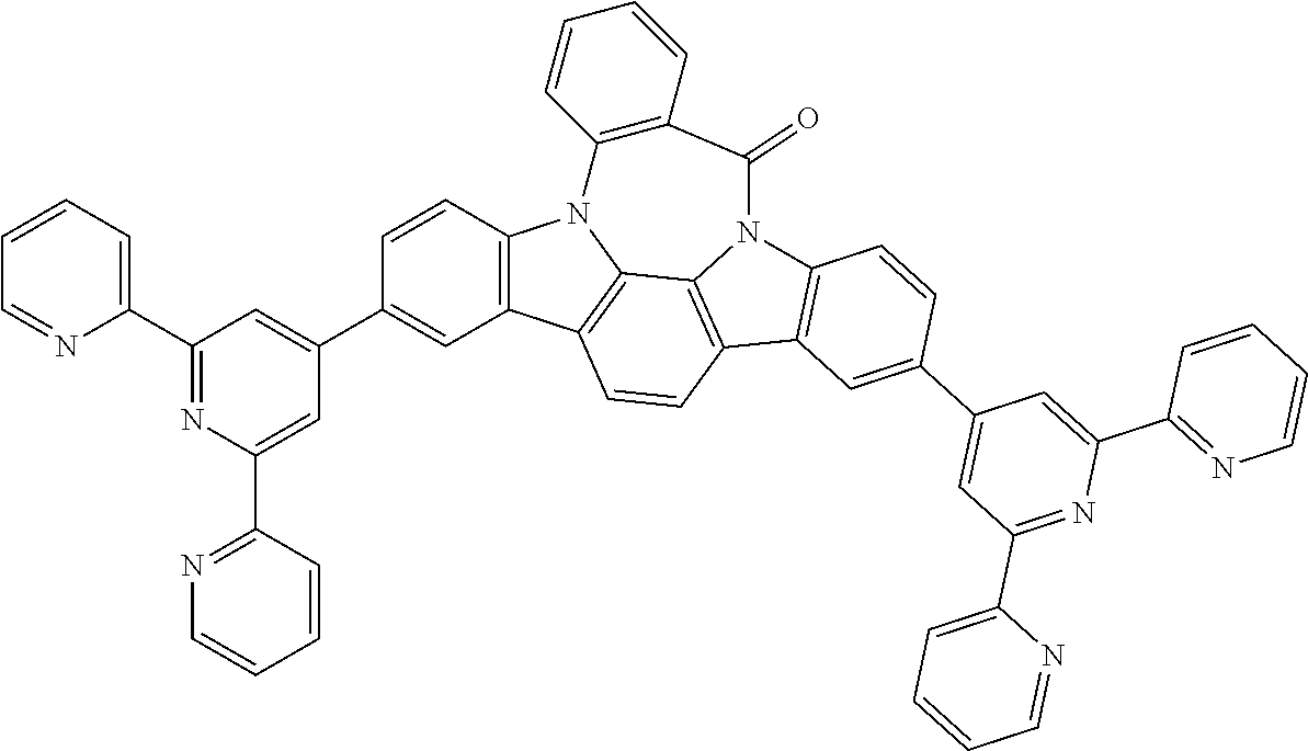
C1=CC=C(C2=NC(C3=NC=CC=C3)=CC(C3=CC4=C(C=C3)N3C5=C4C=CC4=C5N(C5=C4C=C(C4=CC(C6=CC=CC=N6)=NC(C6=NC=CC=C6)=C4)C=C5)C(=O)C4=C3C=CC=C4)=C2)N=C1
